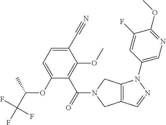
C12=C(CN(C(=O)C3=C(OC)C(C#N)=CC=C3OC(C(F)(F)F)C)C1)N(C1=CN=C(OC)C(F)=C1)N=C2
